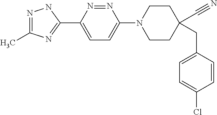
N1=C(C)N=C(C2=CC=C(N3CCC(CC4=CC=C(Cl)C=C4)(C#N)CC3)N=N2)N1
